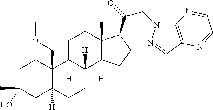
C1C(C)(O)CC2([H])C(COC)(C1)C1([H])C([H])(CC2)C2([H])C(C)(CC1)C(C(CN1C3=C(C=N1)N=CC=N3)=O)CC2
